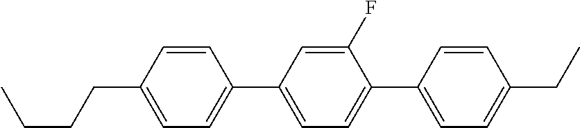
C1=CC(CCCC)=CC=C1C1=CC=C(C2=CC=C(CC)C=C2)C(F)=C1
